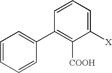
C1=CC=CC(C2=C([COOH])C([X])=CC=C2)=C1
